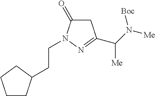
C(CN1C(=O)CC(C(N([Me])[Boc])[Me])=N1)C1CCCC1
